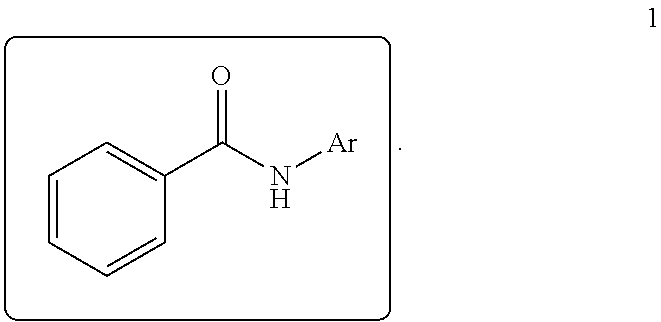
C1=CC=CC(C(N[Ar])=O)=C1
